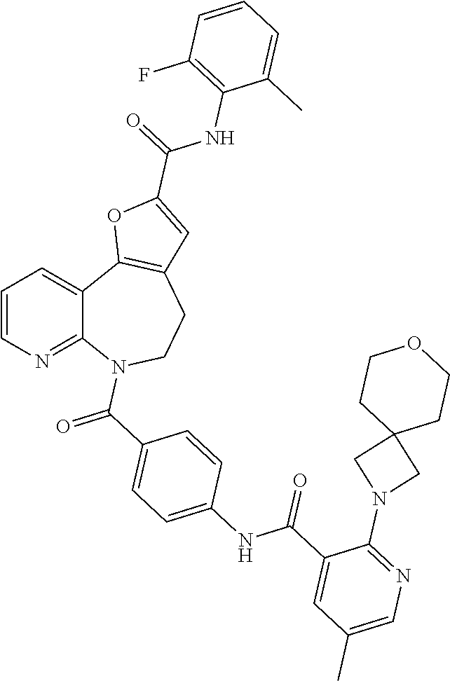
C1=CN=C2C(=C1)C1=C(CCN2C(=O)C2=CC=C(NC(C3=CC(C)=CN=C3N3CC4(C3)CCOCC4)=O)C=C2)C=C(C(=O)NC2=C(F)C=CC=C2C)O1
